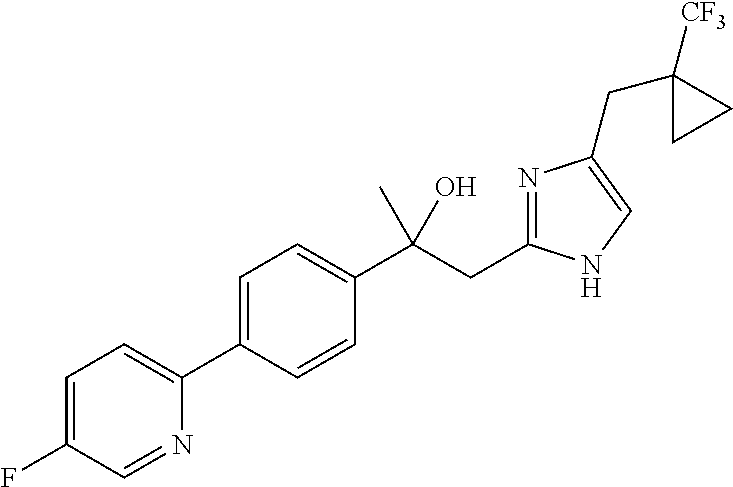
C1=C(C2=CC=C(F)C=N2)C=CC(C(CC2=NC(CC3([CF3])CC3)=CN2)(O)C)=C1
